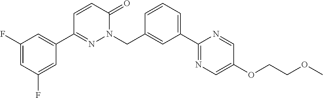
C1(F)=CC(C2=NN(CC3=CC(C4=NC=C(OCCOC)C=N4)=CC=C3)C(=O)C=C2)=CC(F)=C1
